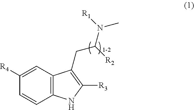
C1([R4])=CC2=C(C=C1)NC([R3])=C2CC(N([R1])C)[R2]
